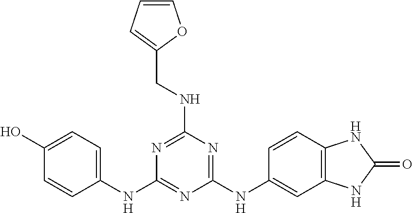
C1(O)=CC=C(NC2=NC(NC3=CC4=C(C=C3)NC(=O)N4)=NC(NCC3=CC=CO3)=N2)C=C1
